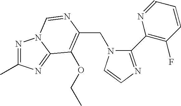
C(N1C(C2=C(F)C=CC=N2)=NC=C1)C1=C(OCC)C2=NC(C)=NN2C=N1
